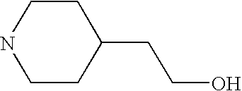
C1CC(CCO)CCN1
